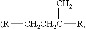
[(R][CH2CH2C]([R])=C
